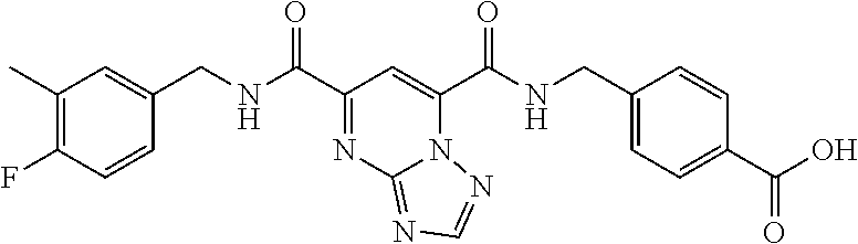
C1(C)=C(F)C=CC(CNC(C2=NC3=NC=NN3C(C(NCC3=CC=C(C(O)=O)C=C3)=O)=C2)=O)=C1
